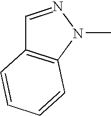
C1=NN(C)C2=C1C=CC=C2
